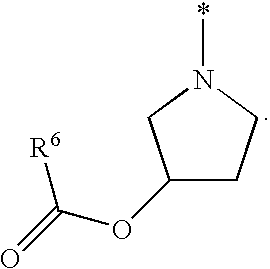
C1(OC(=O)[R6])CCN(*)C1
